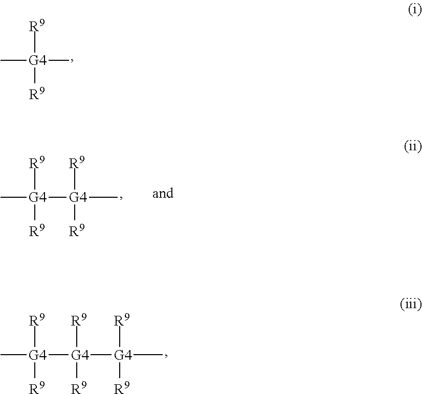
C[G4](C)([R9])[R9].C[G4]([G4]([G4]([R9])(C)[R9])([R9])[R9])([R9])[R9].C[G4]([G4](C)([R9])[R9])([R9])[R9]
